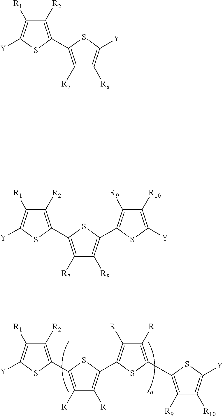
C1([R])=C(C2=C([R2])C([R1])=C([Y])S2)SC(C2=C([R])C([R])=C(C3=C([R9])C([R10])=C([Y])S3)S2)=C1[R].C1([R7])=C(C2=C([R2])C([R1])=C([Y])S2)SC([Y])=C1[R8].C1([R7])=C(C2=C([R2])C([R1])=C([Y])S2)SC(C2=C([R9])C([R10])=C([Y])S2)=C1[R8]
